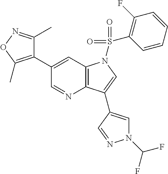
C12=C(C=C(C3=C(C)ON=C3C)C=N1)N(S(=O)(=O)C1=C(F)C=CC=C1)C=C2C1=CN(C(F)F)N=C1
